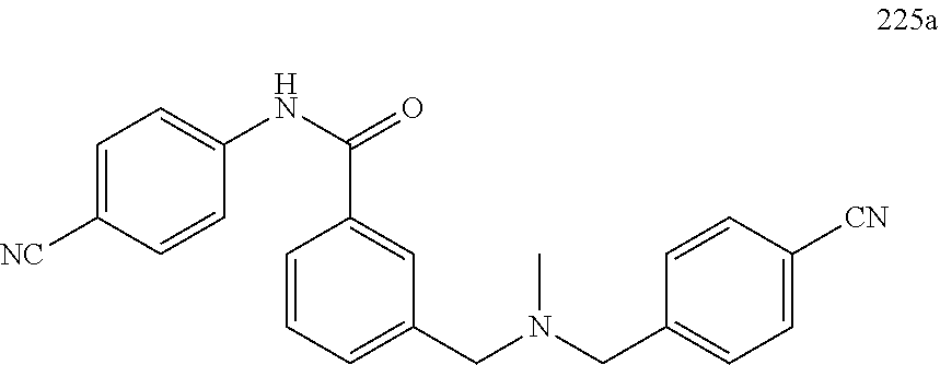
C1=CC=C(CN(CC2=CC=C([CN])C=C2)C)C=C1C(NC1=CC=C([NC])C=C1)=O
